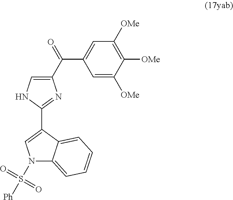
C1(C(=O)C2=CC([OMe])=C([OMe])C([OMe])=C2)=CNC(C2=CN(S([Ph])(=O)=O)C3=CC=CC=C23)=N1
